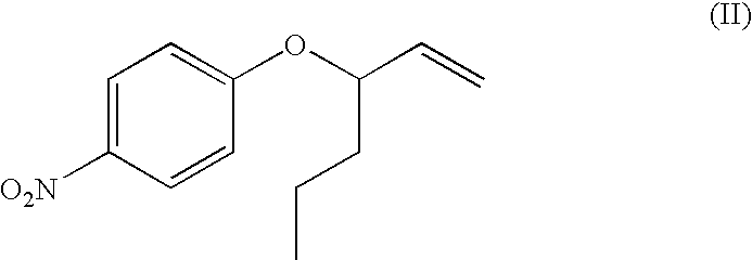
C1=C([O2N])C=CC(OC(CCC)C=C)=C1
